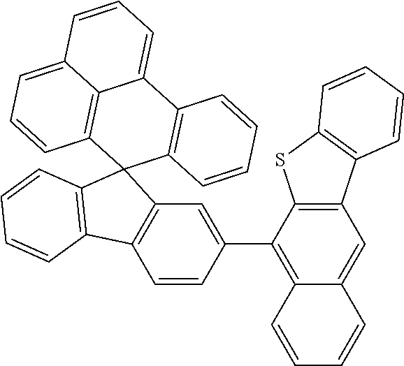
C1=CC2=C(C=C1C1=C3C(=CC4=C1SC1=C4C=CC=C1)C=CC=C3)C1(C3=C2C=CC=C3)C2=C(C3=CC=CC4=CC=CC1=C34)C=CC=C2
